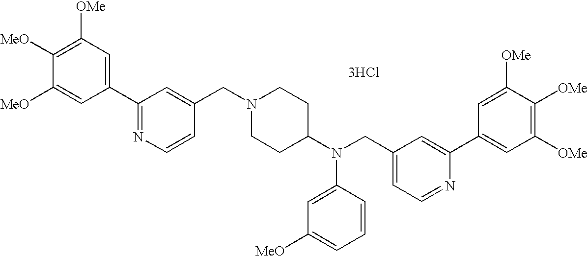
C1=C([MeO])C([MeO])=C([OMe])C=C1C1=NC=CC(CN2CCC(N(CC3=CC=NC(C4=CC([OMe])=C([OMe])C([OMe])=C4)=C3)C3=CC([MeO])=CC=C3)CC2)=C1.[3HCl]
